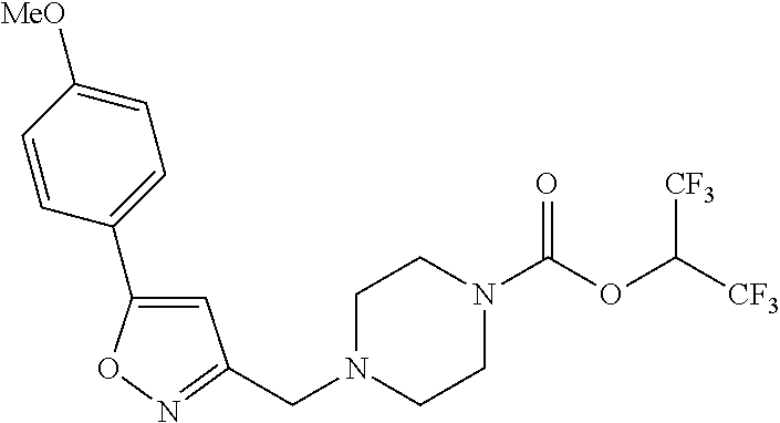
C1=C(C2=CC=C([MeO])C=C2)ON=C1CN1CCN(C(OC([CF3])[CF3])=O)CC1
